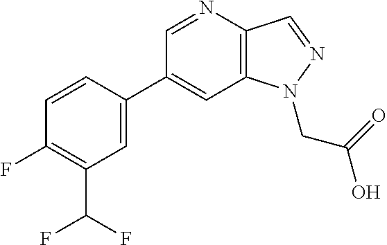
C1(C2=CC(C(F)F)=C(F)C=C2)=CC2=C(C=NN2CC(O)=O)N=C1
